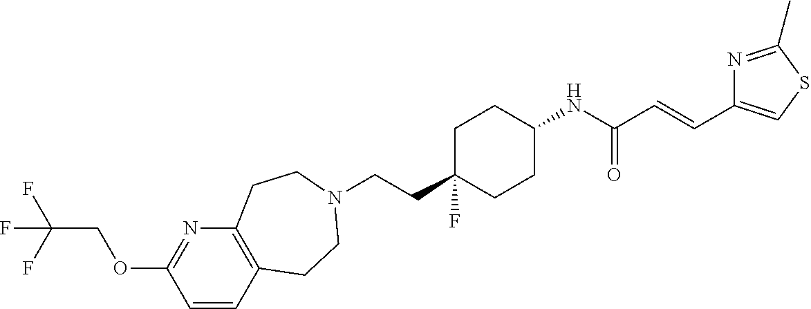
C(CC1(F)CCC(NC(C=CC2=CSC(C)=N2)=O)CC1)N1CCC2=C(N=C(OCC(F)(F)F)C=C2)CC1
